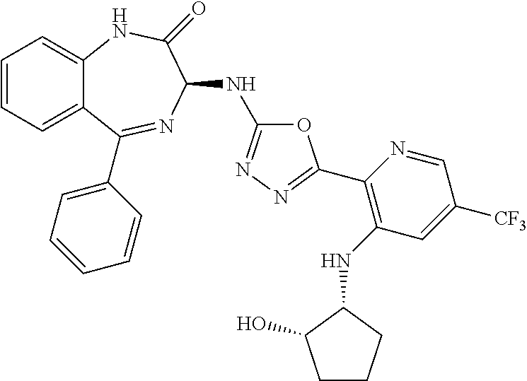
C1=CC=C2C(=C1)NC(=O)C(NC1=NN=C(C3=C(NC4C(O)CCC4)C=C([CF3])C=N3)O1)N=C2C1=CC=CC=C1
